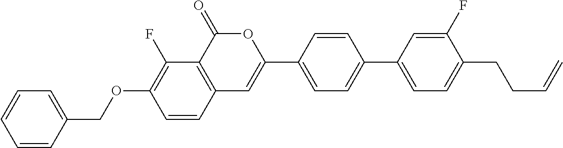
C12=C(C(=O)OC(C3=CC=C(C4=CC=C(CCC=C)C(F)=C4)C=C3)=C1)C(F)=C(OCC1=CC=CC=C1)C=C2
